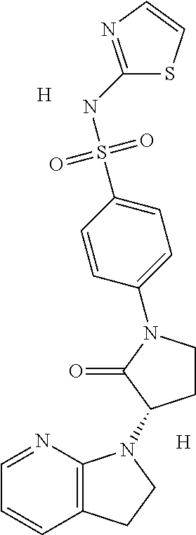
[H].C1(NS(C2=CC=C(N3CCC(N4C5=C(CC4)C=CC=N5)C3=O)C=C2)(=O)=O)=NC=CS1.[H]
